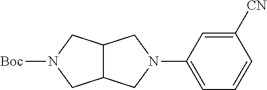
C12C(CN(C3=CC=CC([CN])=C3)C1)CN([Boc])C2
